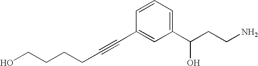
C(CCO)CC#CC1=CC(C(CCN)O)=CC=C1
